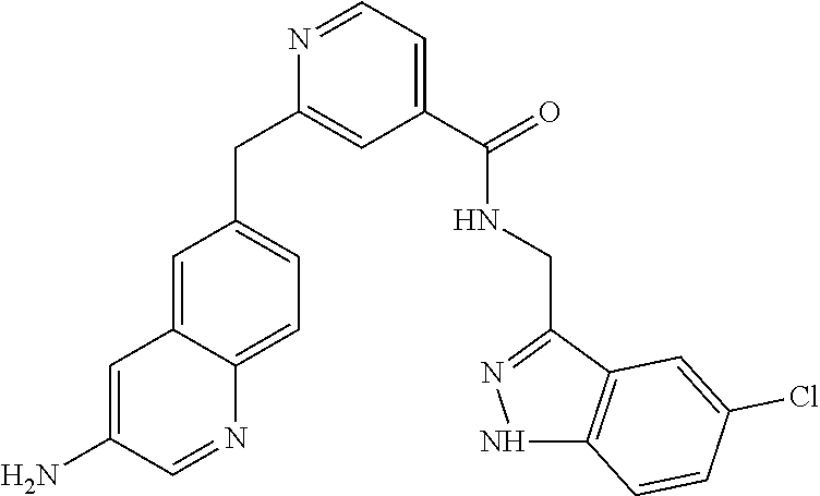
C1=C2C(=CC=C1CC1=CC(C(NCC3=NNC4=C3C=C(Cl)C=C4)=O)=CC=N1)N=CC(N)=C2
